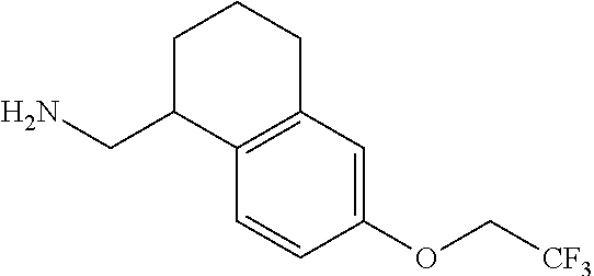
C(C1C2=C(CCC1)C=C(OC[CF3])C=C2)N
